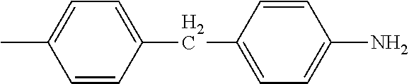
CC1=CC=C(CC2=CC=C(N)C=C2)C=C1
